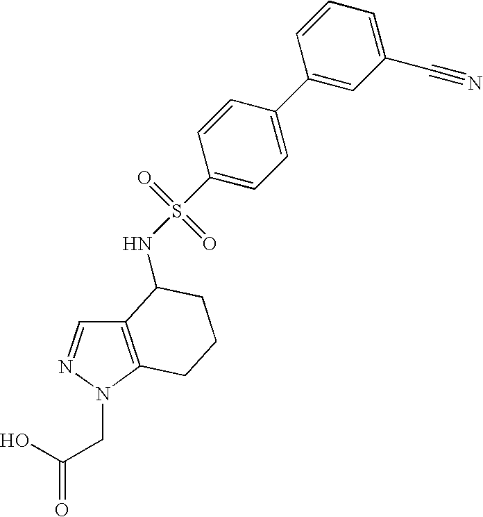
C12=C(N(CC(O)=O)N=C1)CCCC2NS(=O)(=O)C1=CC=C(C2=CC(C#N)=CC=C2)C=C1
